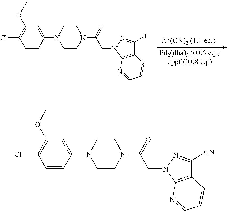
ClC1=C(OC)C=C(N2CCN(C(=O)CN3N=C([CN])C4=C3N=CC=C4)CC2)C=C1.[Pd2(dba)3 (0.06 eq.)dppf (0.08 eq.)].ClC1=C(OC)C=C(N2CCN(C(=O)CN3C4=C(C(I)=N3)C=CC=N4)CC2)C=C1
